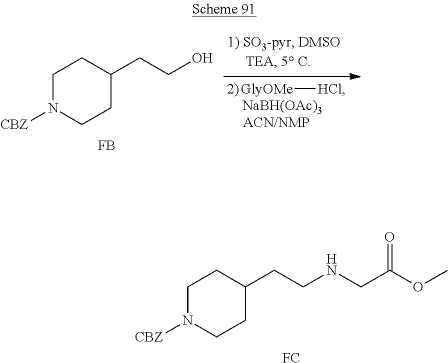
C1N([CBZ])CCC(CCNCC(OC)=O)C1.[FC].C1N([CBZ])CCC(CCO)C1.[FB].[GlyOMe][HCl].[NaBH(OAc)3]
